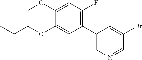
C1(C2=CN=CC(Br)=C2)=C(F)C=C(OC)C(OCCC)=C1
